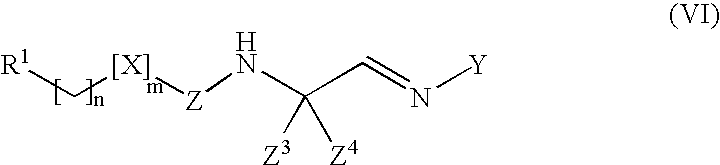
[R1]C[[X]][Z]NC(C=N[Y])([Z3])[Z4]
